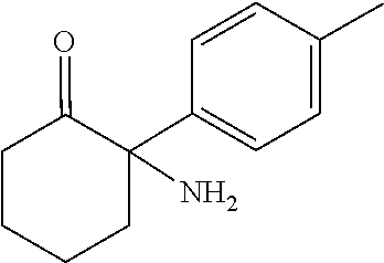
C1(C2(N)CCCCC2=O)=CC=C(C)C=C1
